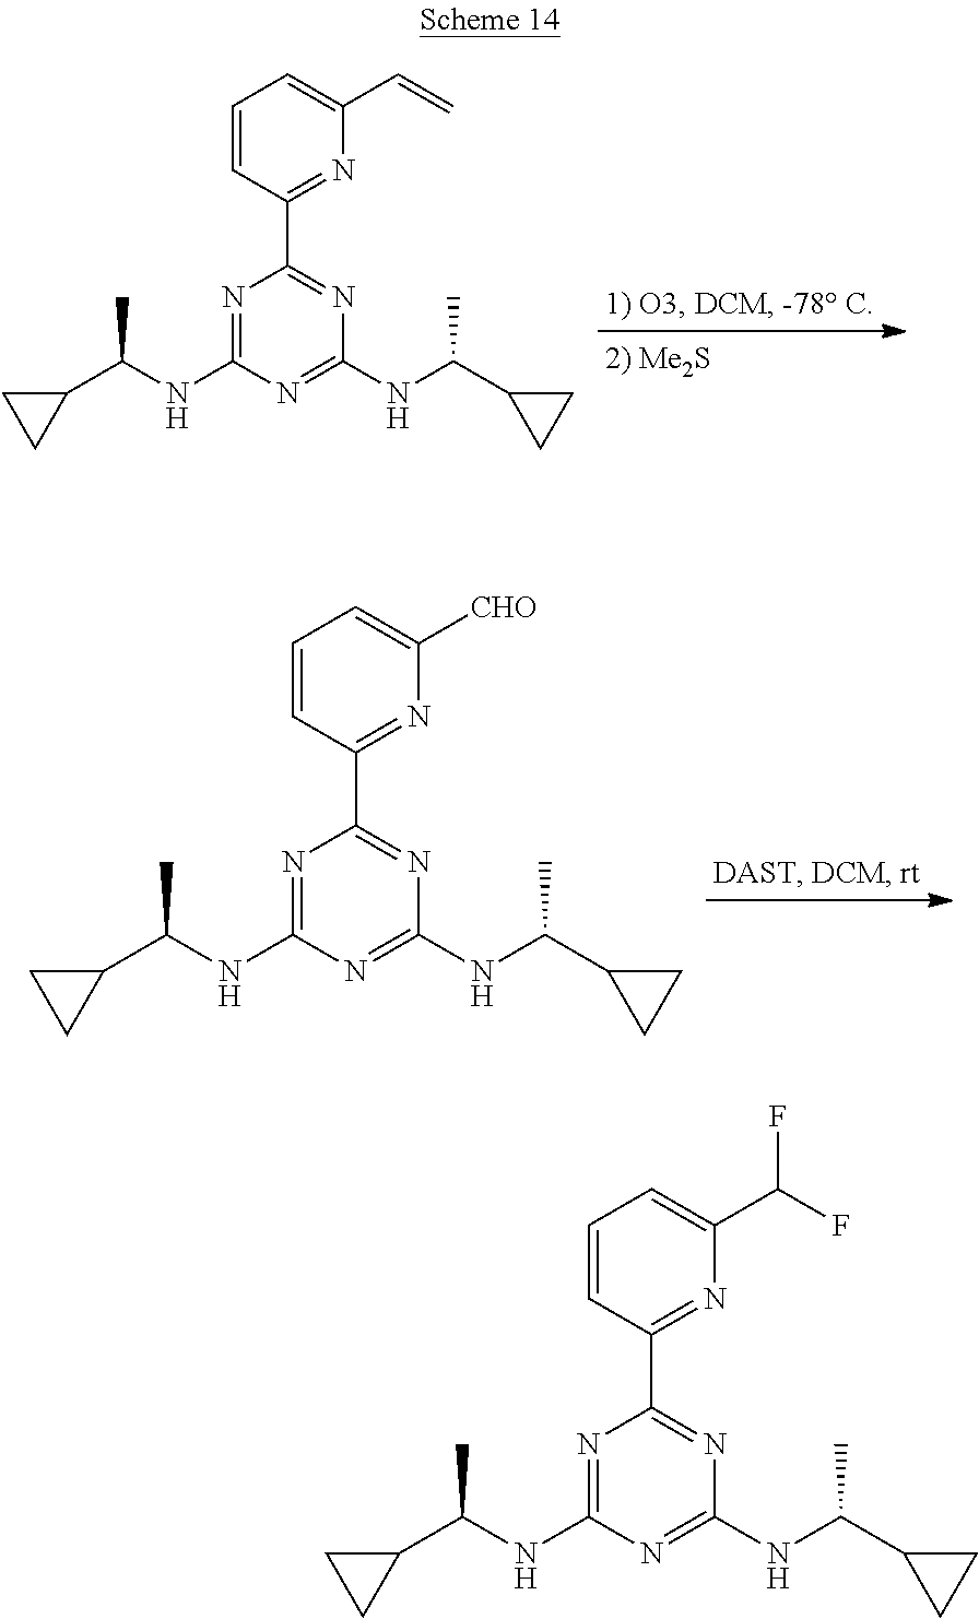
N1=C(NC(C2CC2)C)N=C(NC(C)C2CC2)N=C1C1=NC(C=C)=CC=C1.N1=C(NC(C2CC2)C)N=C(NC(C)C2CC2)N=C1C1=NC([CHO])=CC=C1.N1=C(NC(C2CC2)C)N=C(NC(C)C2CC2)N=C1C1=NC(C(F)F)=CC=C1
